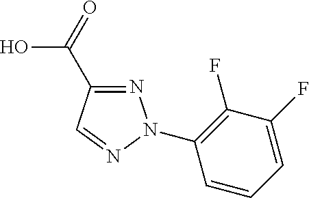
N1=C(C(=O)O)C=NN1C1=C(F)C(F)=CC=C1
